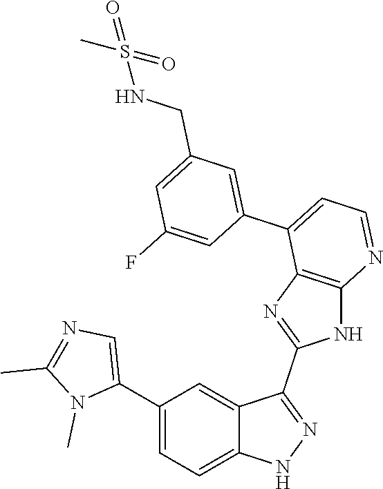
C1(C2=CC=C3C(=C2)C(C2=NC4=C(N2)N=CC=C4C2=CC(CNS(=O)(C)=O)=CC(F)=C2)=NN3)=CN=C(C)N1C
